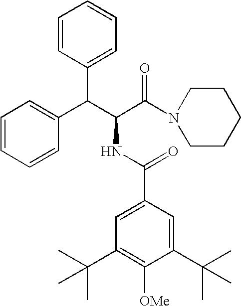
C(C(C(N1CCCCC1)=O)NC(C1=CC(C(C)(C)C)=C([OMe])C(C(C)(C)C)=C1)=O)(C1=CC=CC=C1)C1=CC=CC=C1
